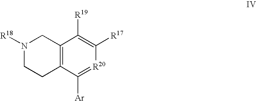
N1([R18])CCC2=C(C1)C([R19])=C([R17])[R20]=C2[Ar]
